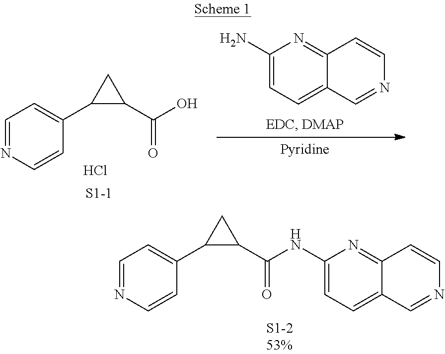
C1=NC=CC(C2C(C(=O)NC3=CC=C4C(=N3)C=CN=C4)C2)=C1.C1=NC=CC(C2C(C(O)=O)C2)=C1.Cl.C12=NC(N)=CC=C1C=NC=C2
